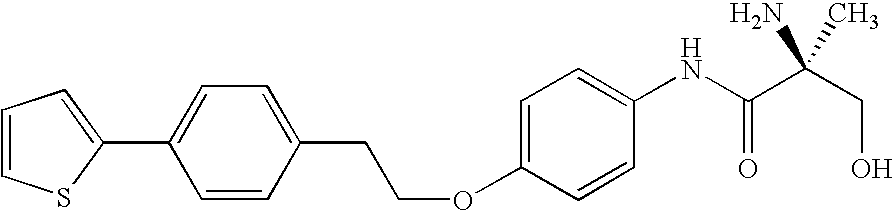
C1(C2=CC=CS2)=CC=C(CCOC2=CC=C(NC(C(CO)(N)C)=O)C=C2)C=C1
